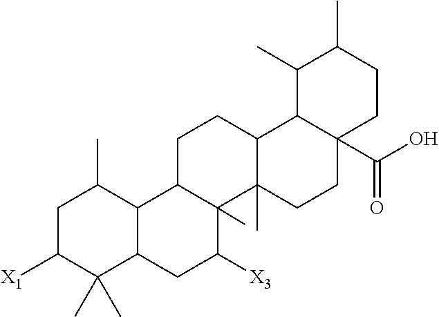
C1C([X1])C(C)(C)C2C(C1C)C1C(C)(C([X3])C2)C2(C)C(CC1)C1C(C(O)=O)(CC2)CCC(C)C1C
